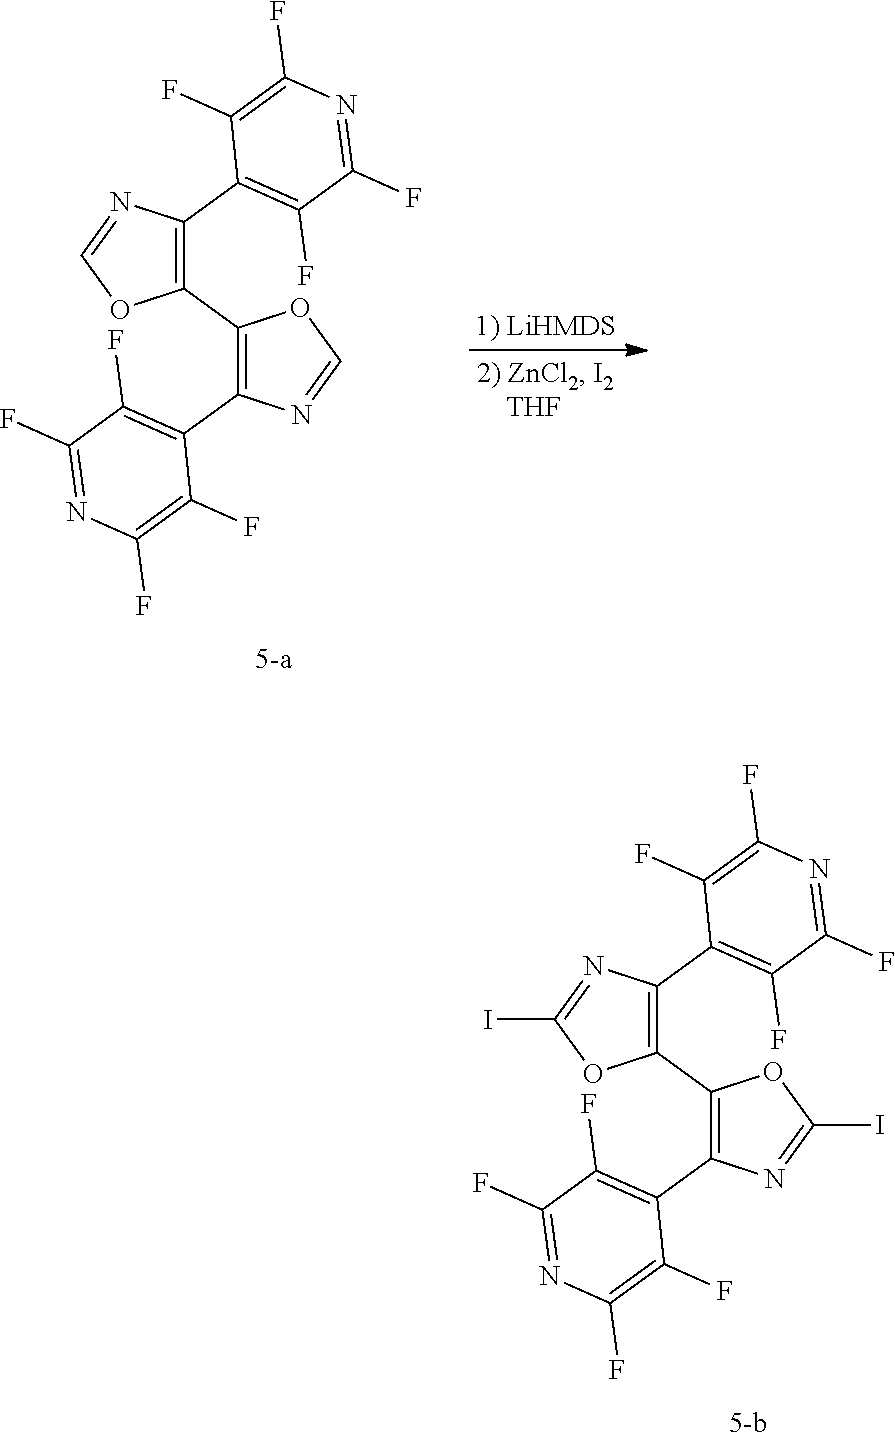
C1(C2=C(C3=C(F)C(F)=NC(F)=C3F)N=CO2)=C(C2=C(F)C(F)=NC(F)=C2F)N=CO1.C1(C2=C(C3=C(F)C(F)=NC(F)=C3F)N=C(I)O2)=C(C2=C(F)C(F)=NC(F)=C2F)N=C(I)O1
